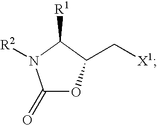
C1(=O)OC(C[X1])C([R1])N1[R2]
